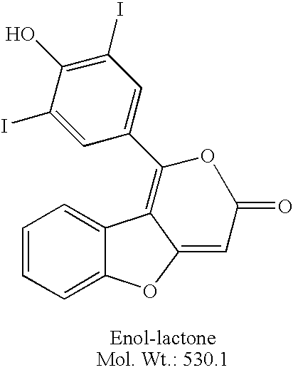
C1=CC=C2C(=C1)C1=C(C3=CC(I)=C(O)C(I)=C3)OC(=O)C=C1O2
